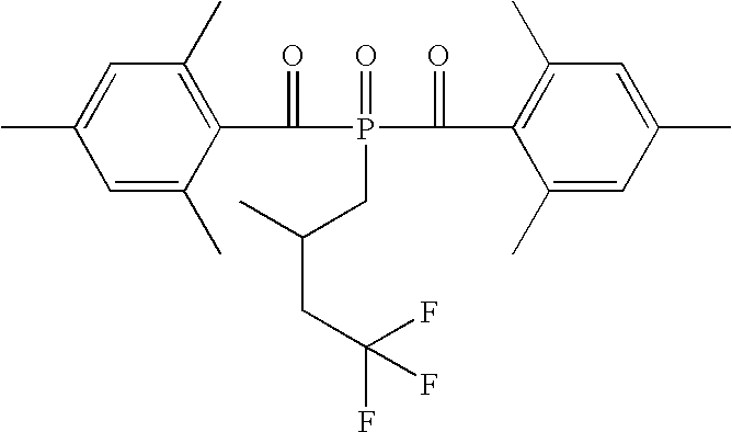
C1=C(C)C(C(=O)P(=O)(C(=O)C2=C(C)C=C(C)C=C2C)CC(C)CC(F)(F)F)=C(C)C=C1C
